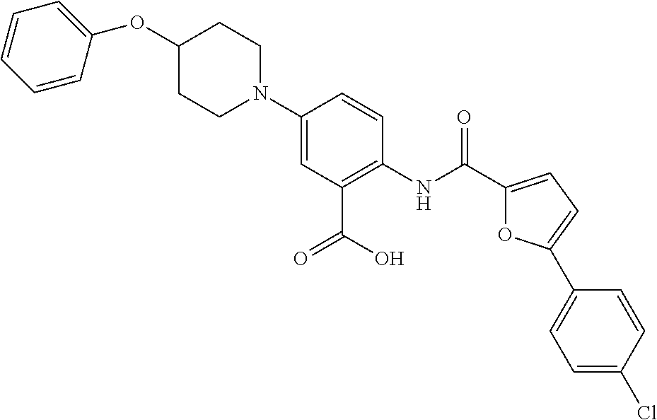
N1(C2=CC(C(O)=O)=C(NC(=O)C3=CC=C(C4=CC=C(Cl)C=C4)O3)C=C2)CCC(OC2=CC=CC=C2)CC1
